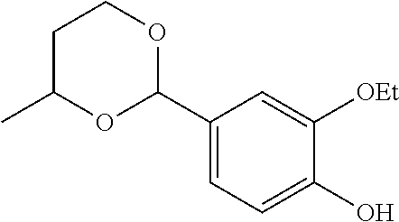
C1(C2OCCC(C)O2)=CC=C(O)C([OEt])=C1
